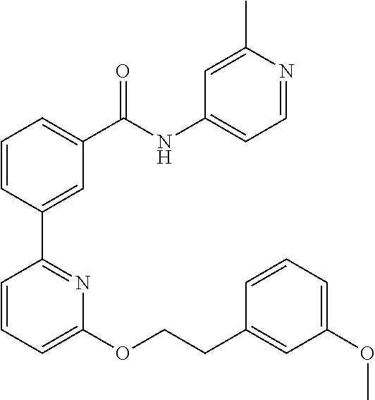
C1=CC(C2=NC(OCCC3=CC(OC)=CC=C3)=CC=C2)=CC(C(NC2=CC=NC(C)=C2)=O)=C1
